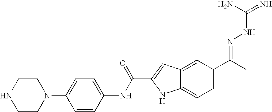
C1(N2CCNCC2)=CC=C(NC(C2=CC3=CC(C(C)=NNC(N)=N)=CC=C3N2)=O)C=C1
